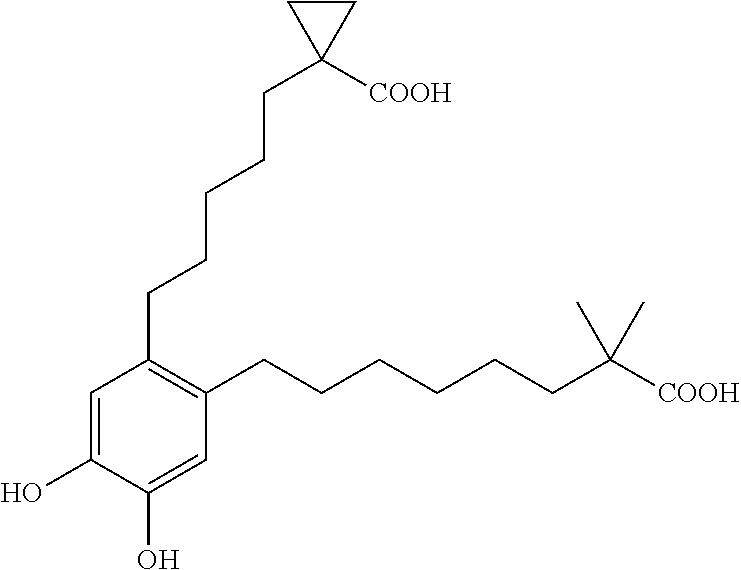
C1=C(O)C(O)=CC(CCCCCCC([COOH])(C)C)=C1CCCCCC1([COOH])CC1
